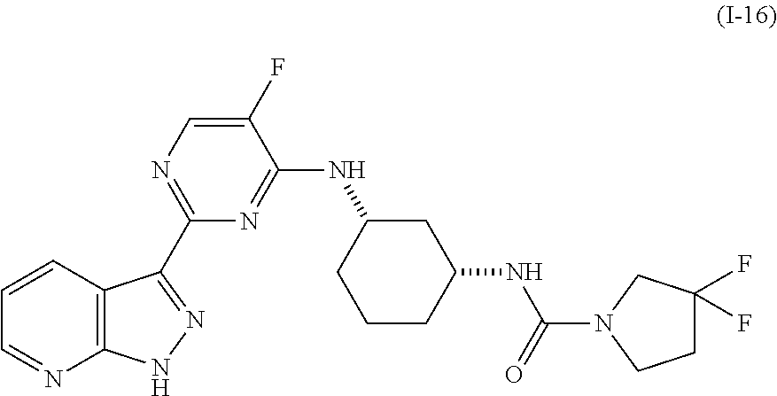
C12=C(C=CC=N1)C(C1=NC=C(F)C(NC3CCCC(NC(N4CCC(F)(F)C4)=O)C3)=N1)=NN2
